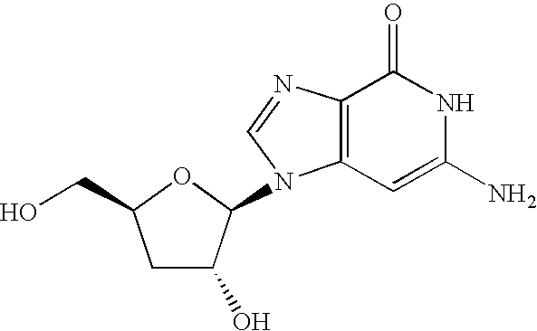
C1C(O)C(N2C3=C(N=C2)C(=O)NC(N)=C3)OC1CO
